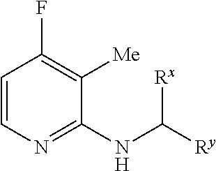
C1=CN=C(NC([Ry])[Rx])C([Me])=C1F
